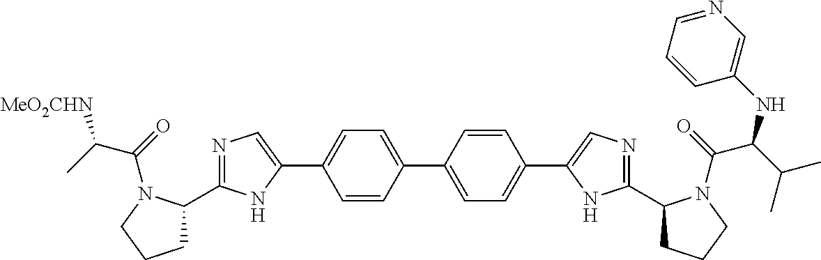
C1=CC(C2=CC=C(C3=CN=C(C4CCCN4C(C(NC4=CN=CC=C4)C(C)C)=O)N3)C=C2)=CC=C1C1=CN=C(C2CCCN2C(C(C)[MeO2CHN])=O)N1
